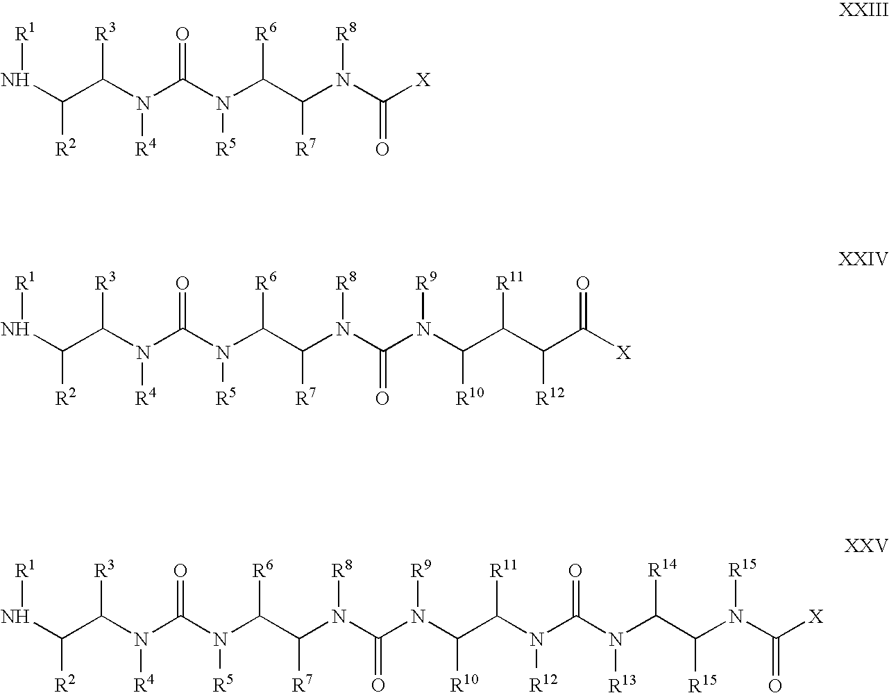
N(C(C(N(C(N(C(C(N(C(N(C(C(C(C([X])=O)[R12])[R11])[R10])[R9])=O)[R8])[R7])[R6])[R5])=O)[R4])[R3])[R2])[R1].N(C(C(N(C(N(C(C(N(C([X])=O)[R8])[R7])[R6])[R5])=O)[R4])[R3])[R2])[R1].N(C(C(N(C(N(C(C(N(C(N(C(C(N(C(N(C(C(N(C([X])=O)[R15])[R15])[R14])[R13])=O)[R12])[R11])[R10])[R9])=O)[R8])[R7])[R6])[R5])=O)[R4])[R3])[R2])[R1]
